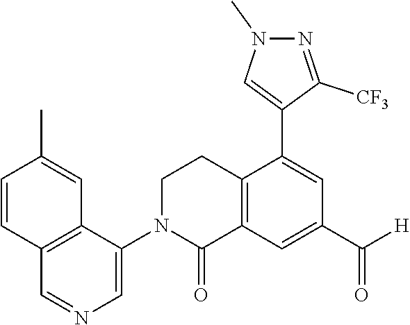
C12=C(C=C(C([H])=O)C=C1C1=CN(C)N=C1[CF3])C(=O)N(C1=CN=CC3=C1C=C(C)C=C3)CC2
